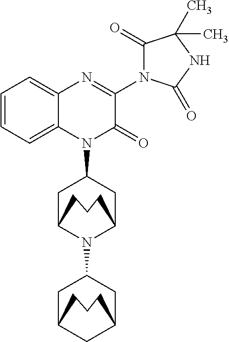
C1C2N(C3CC4CC(C3)CCC4)C(CC1N1C(=O)C(N3C(=O)C(C)(C)NC3=O)=NC3=CC=CC=C13)CCC2
